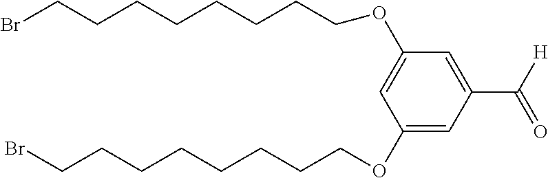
C1(OCCCCCCCCBr)=CC(C([H])=O)=CC(OCCCCCCCCBr)=C1
